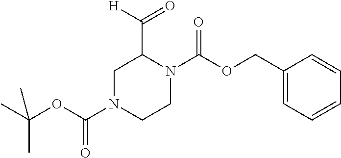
O=C(C1CN(C(OC(C)(C)C)=O)CCN1C(=O)OCC1=CC=CC=C1)[H]
